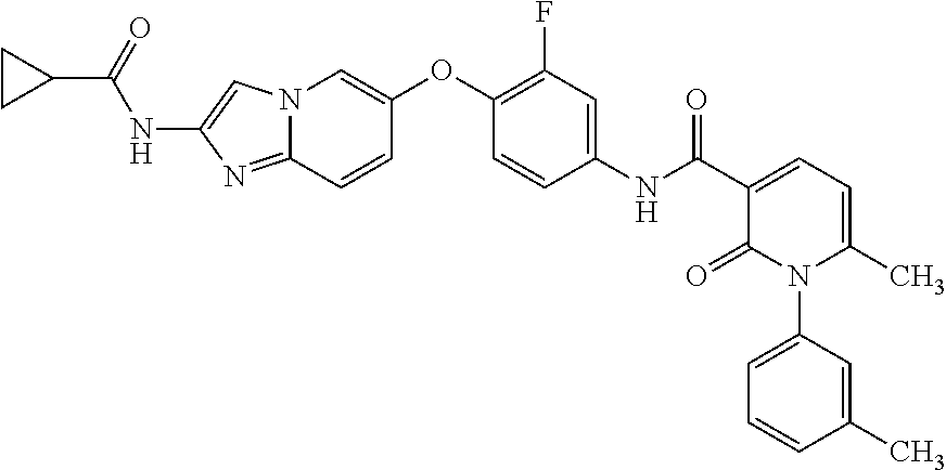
C1(NC(C2=CC=C(C)N(C3=CC=CC(C)=C3)C2=O)=O)=CC(F)=C(OC2=CN3C(=NC(NC(C4CC4)=O)=C3)C=C2)C=C1
